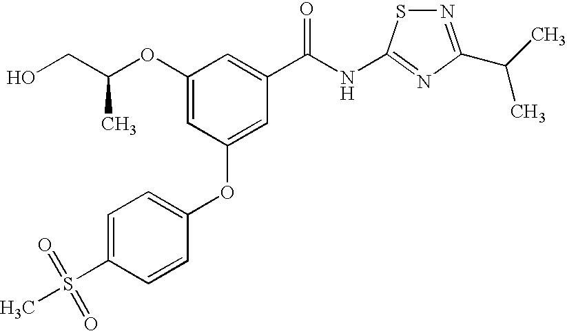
OCC(OC1=CC(OC2=CC=C(S(=O)(=O)C)C=C2)=CC(C(NC2=NC(C(C)C)=NS2)=O)=C1)C
